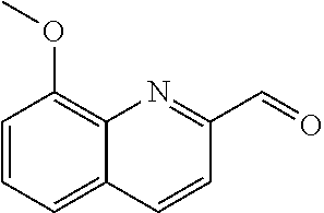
C1=CC=C2C(=C1OC)N=C(C=O)C=C2
